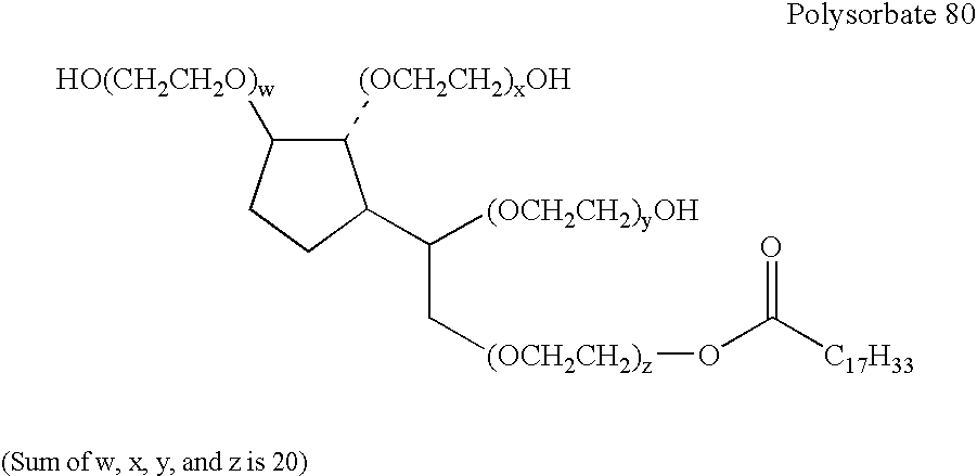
C1([(OCH2CH2)xOH])C(C([(OCH2CH2)yOH])C[(OCH2CH2)z]OC([C17H33])=O)CCC1[HO(CH2CH2O)w]
